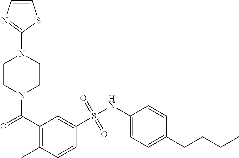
N1(C(C2=C(C)C=CC(S(NC3=CC=C(CCCC)C=C3)(=O)=O)=C2)=O)CCN(C2=NC=CS2)CC1
